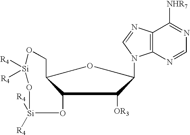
C12O[Si]([R4])([R4])O[Si]([R4])([R4])OCC1OC(N1C3=C(N=C1)C([NHR7])=NC=N3)C2[OR3]
